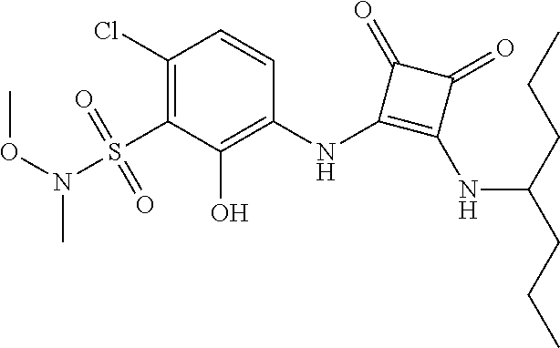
C1(Cl)=C(S(N(OC)C)(=O)=O)C(O)=C(NC2=C(NC(CCC)CCC)C(=O)C2=O)C=C1
